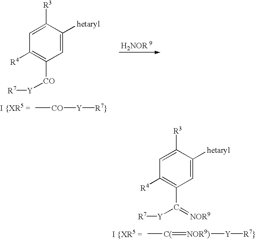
C1([R4])=C(C([Y][R7])=[NOR9])C=C([hetaryl])C([R3])=C1.C[C(]=[NOR9)][Y][R7}].C1([R4])=C([CO][Y][R7])C=C([hetaryl])C([R3])=C1.C[CO][Y][R7}]
